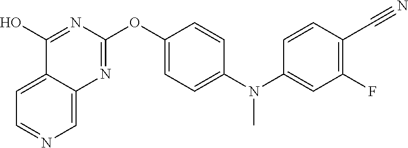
C12=CC=NC=C1N=C(OC1=CC=C(N(C3=CC(F)=C(C#N)C=C3)C)C=C1)N=C2O
